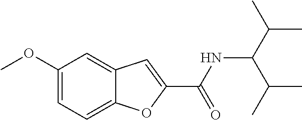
C1(OC)=CC=C2C(=C1)C=C(C(NC(C(C)C)C(C)C)=O)O2
